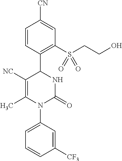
[NC]C1=C(C)N(C2=CC=CC([CF3])=C2)C(=O)NC1C1=C(S(CCO)(=O)=O)C=C([CN])C=C1
